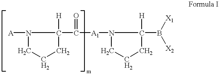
N1([A])CCCC1([H])C(=O)[A1]N1CCCC1(B([X1])[X2])[H]
